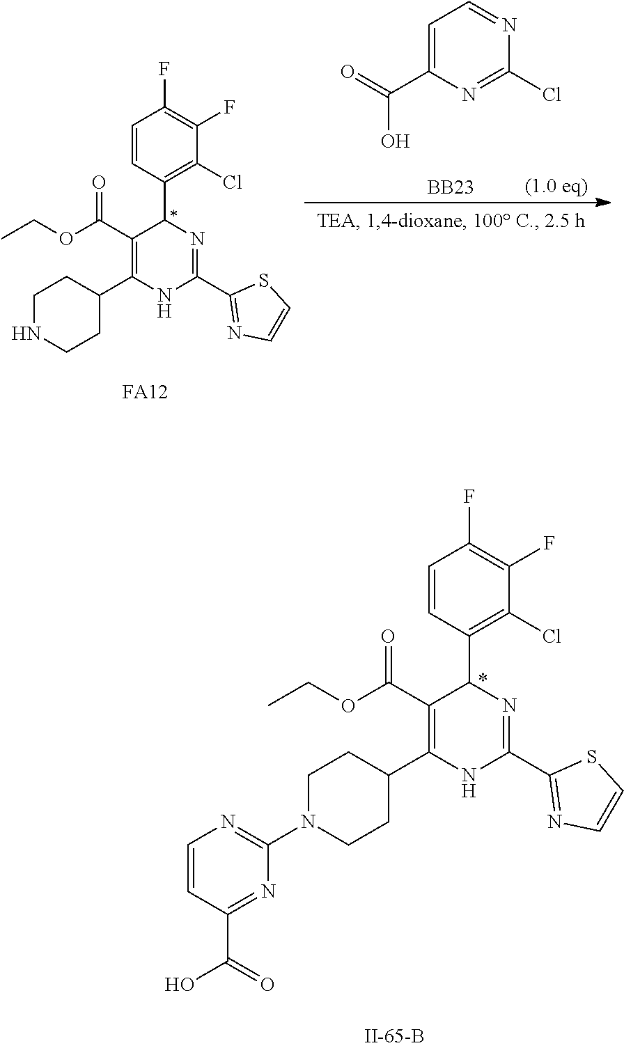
C1(Cl)=C(C2C(C(OCC)=O)=C(C3CCNCC3)NC(C3=NC=CS3)=N2)C=CC(F)=C1F.[FA12].[BB23].C1=C(C(=O)O)N=C(Cl)N=C1.C1(Cl)=C(C2C(C(OCC)=O)=C(C3CCN(C4=NC=CC(C(=O)O)=N4)CC3)NC(C3=NC=CS3)=N2)C=CC(F)=C1F
